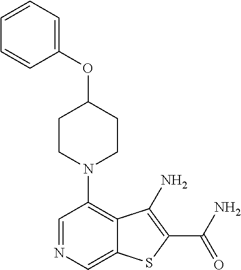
C1=NC=C2C(=C1N1CCC(OC3=CC=CC=C3)CC1)C(N)=C(C(N)=O)S2
